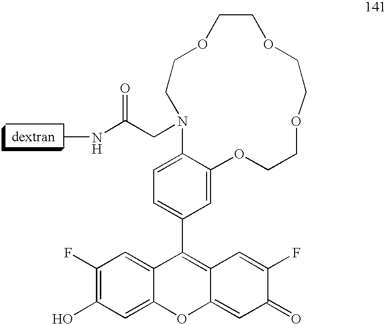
C1=C(C2=C3C(=CC(=O)C(F)=C3)OC3=CC(O)=C(F)C=C23)C=C2C(=C1)N(CC(NC)=O)CCOCCOCCOCCO2
